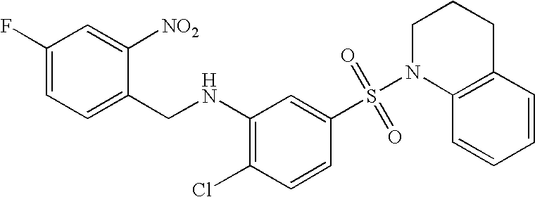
C1(F)=CC=C(CNC2=C(Cl)C=CC(S(N3C4=C(CCC3)C=CC=C4)(=O)=O)=C2)C([NO2])=C1
